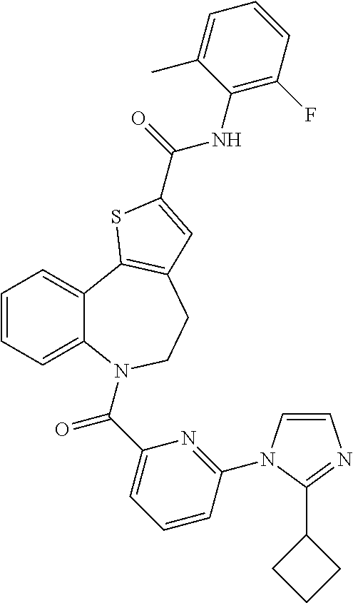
C1=CC=C2C(=C1)C1=C(CCN2C(C2=CC=CC(N3C=CN=C3C3CCC3)=N2)=O)C=C(C(NC2=C(F)C=CC=C2C)=O)S1
